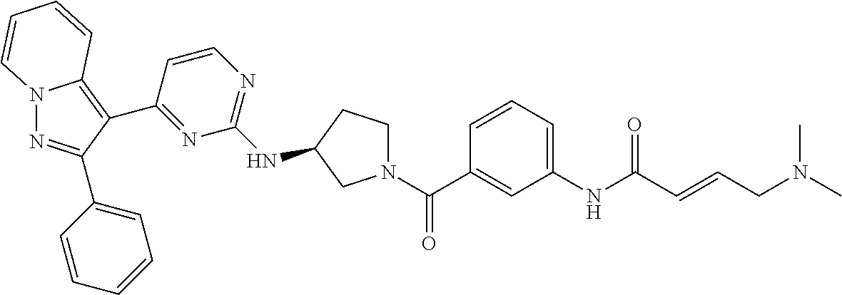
N12N=C(C3=CC=CC=C3)C(C3=NC(NC4CCN(C(C5=CC(NC(C=CCN(C)C)=O)=CC=C5)=O)C4)=NC=C3)=C1C=CC=C2
